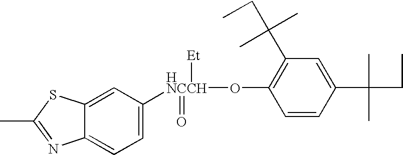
CC1=NC2=CC=C([HNCCH](=O)([Et])OC3=C(C(CC)(C)C)C=C(C(CC)(C)C)C=C3)C=C2S1
